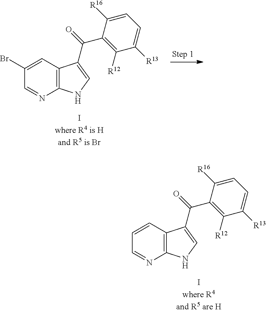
C12=C(C=CC=N1)C(C(=O)C1=C([R12])C([R13])=CC=C1[R16])=CN2.C12=C(C=C(Br)C=N1)C(C(=O)C1=C([R12])C([R13])=CC=C1[R16])=CN2
